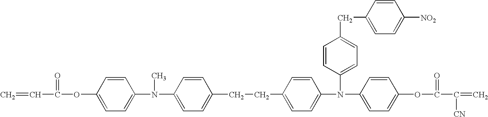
C=CC(=O)OC1=CC=C(N(C)C2=CC=C(CCC3=CC=C(N(C4=CC=C(CC5=CC=C([NO2])C=C5)C=C4)C4=CC=C(OC(=O)C(=C)[CN])C=C4)C=C3)C=C2)C=C1
